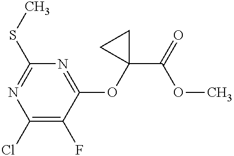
C1(Cl)=C(F)C(OC2(C(=O)OC)CC2)=NC(SC)=N1
